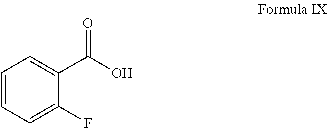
C1=CC=C(F)C(C(O)=O)=C1
